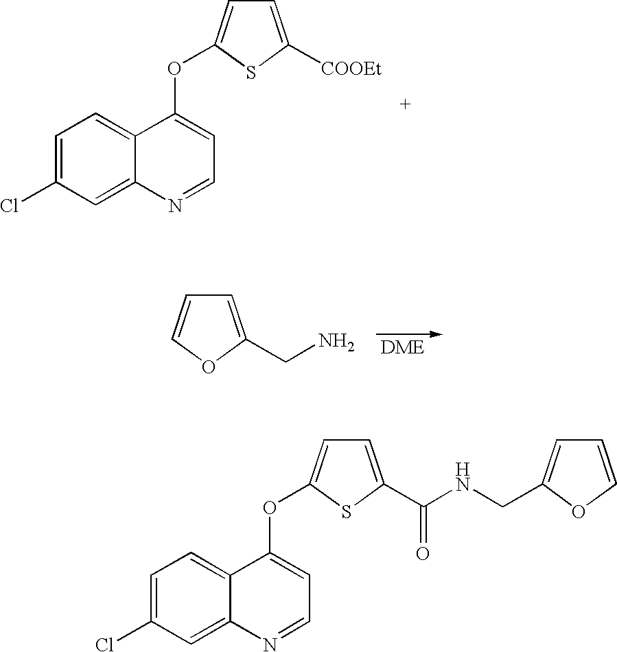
C1=C(Cl)C=C2C(=C1)C(OC1=CC=C([COOEt])S1)=CC=N2.C1=C(CN)OC=C1.C1=C(Cl)C=C2C(=C1)C(OC1=CC=C(C(NCC3=CC=CO3)=O)S1)=CC=N2
